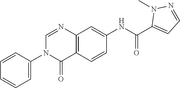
C12=C(C=CC(NC(C3=CC=NN3C)=O)=C1)C(=O)N(C1=CC=CC=C1)C=N2
